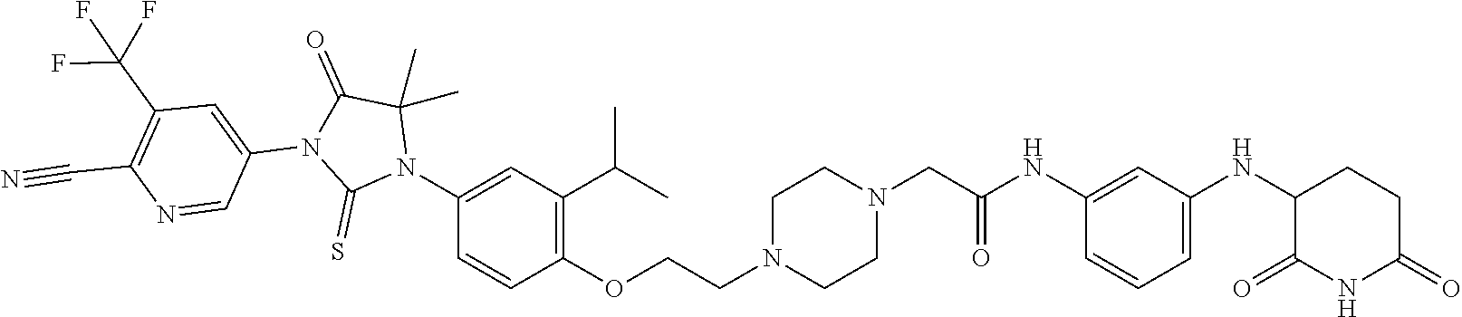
C1(N2C(C)(C)C(=O)N(C3=CC(C(F)(F)F)=C(C#N)N=C3)C2=S)=CC(C(C)C)=C(OCCN2CCN(CC(=O)NC3=CC(NC4C(=O)NC(=O)CC4)=CC=C3)CC2)C=C1
